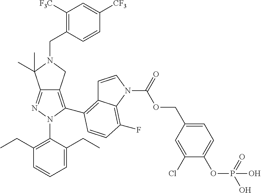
C(OCC1=CC=C(OP(O)(=O)O)C(Cl)=C1)(=O)N1C2=C(F)C=CC(C3=C4C(=NN3C3=C(CC)C=CC=C3CC)C(C)(C)N(CC3=C([F3C])C=C([CF3])C=C3)C4)=C2C=C1
